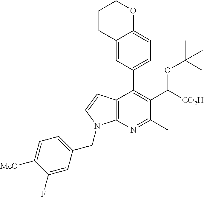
C1CC2=CC(C3=C(C([CO2H])OC(C)(C)C)C(C)=NC4=C3C=CN4CC3=CC=C([MeO])C(F)=C3)=CC=C2OC1
